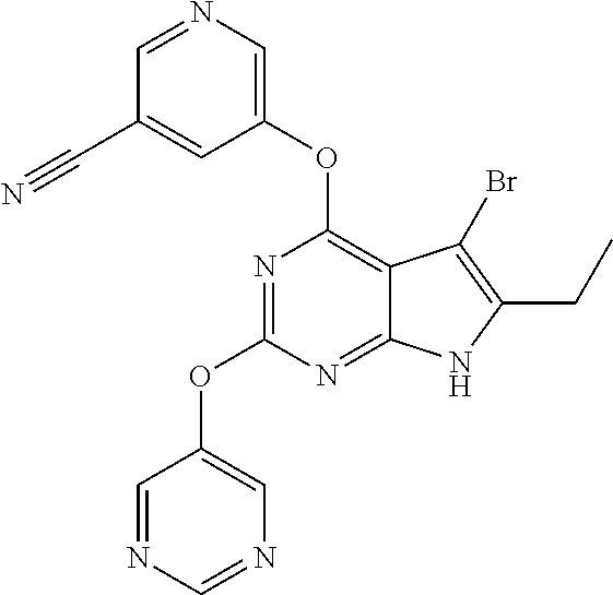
C12=NC(OC3=CN=CN=C3)=NC(OC3=CN=CC(C#N)=C3)=C1C(Br)=C(CC)N2
